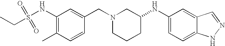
C12=CC(NC3CCCN(CC4=CC(NS(=O)(=O)CC)=C(C)C=C4)C3)=CC=C1NN=C2
